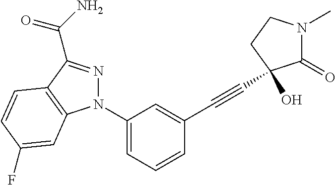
N1(C2=CC=CC(C#CC3(O)C(=O)N(C)CC3)=C2)N=C(C(N)=O)C2=C1C=C(F)C=C2
